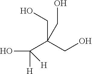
C(O)(C(CO)(CO)CO)([H])[H]
